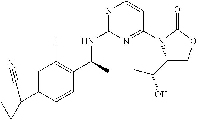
N1=C(NC(C)C2=C(F)C=C(C3(C#N)CC3)C=C2)N=C(N2C(C(C)O)COC2=O)C=C1
